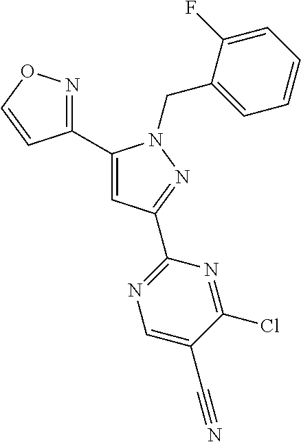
C1(C2=CC(C3=NC=C(C#N)C(Cl)=N3)=NN2CC2=CC=CC=C2F)=NOC=C1
